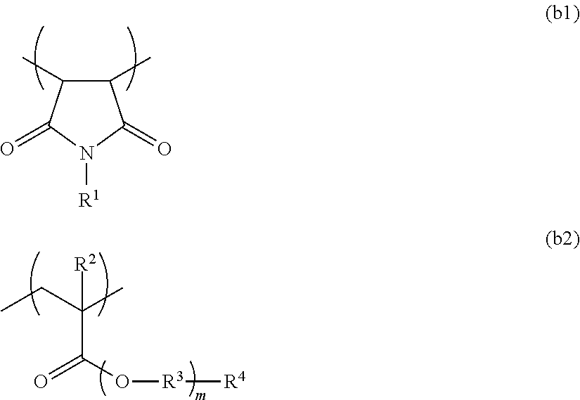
C1(C)C(C)C(=O)N([R1])C1=O.C(C(O[R3][R4])=O)(CC)(C)[R2]
